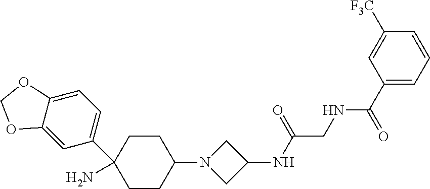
C1=C2C(=CC(C3(N)CCC(N4CC(NC(CNC(C5=CC=CC([F3C])=C5)=O)=O)C4)CC3)=C1)OCO2
